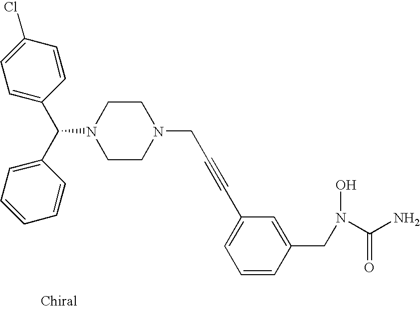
C1=C(C(C2=CC=CC=C2)N2CCN(CC#CC3=CC=CC(CN(O)C(N)=O)=C3)CC2)C=CC(Cl)=C1
